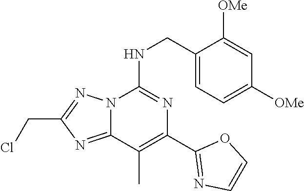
C1(CNC2=NC(C3=NC=CO3)=C(C)C3=NC(CCl)=NN23)=CC=C([OMe])C=C1[OMe]
